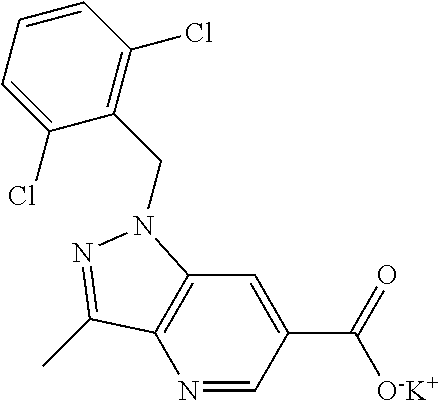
N1=CC(C(=O)[O-K+])=CC2=C1C(C)=NN2CC1=C(Cl)C=CC=C1Cl
